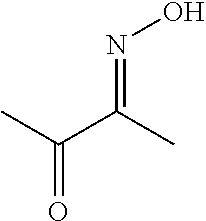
N(=C(C)C(C)=O)O
